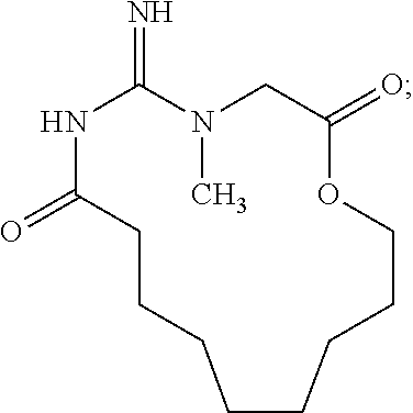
N1C(=O)CCCCCCCCOC(=O)CN(C)C1=N
